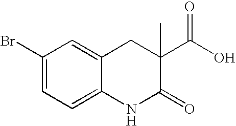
C1(Br)=CC=C2C(=C1)CC(C(O)=O)(C)C(=O)N2
